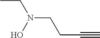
CCN(CCC#C)O
